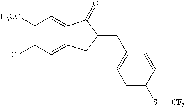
C1([H3CO])=C(Cl)C=C2C(=C1)C(=O)C(CC1=CC=C(S[CF3])C=C1)C2
